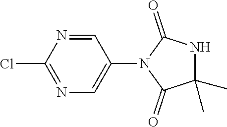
C1=NC(Cl)=NC=C1N1C(=O)C(C)(C)NC1=O
